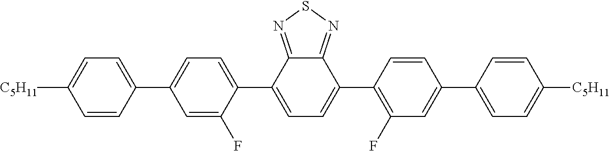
C12=NSN=C1C(C1=C(F)C=C(C3=CC=C([C5H11])C=C3)C=C1)=CC=C2C1=CC=C(C2=CC=C([C5H11])C=C2)C=C1F
